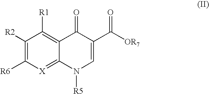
C1([R2])=C([R6])[X]=C2C(=C1[R1])C(=O)C(C([OR7])=O)=CN2[R5]
